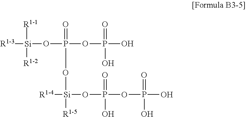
[R1-3][Si]([R1-1])([R1-2])OP(OP(O)(O)=O)(=O)O[Si](OP(=O)(OP(O)(O)=O)O)([R1-5])[R1-4]
